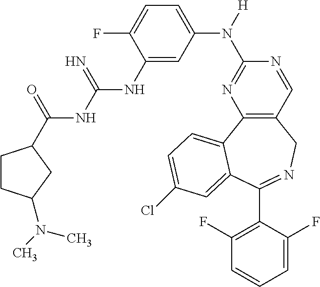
C1(C2=NCC3=C(C4=CC=C(Cl)C=C42)N=C(N(C2=CC=C(F)C(NC(=N)NC(=O)C4CCC(N(C)C)C4)=C2)[H])N=C3)=C(F)C=CC=C1F
